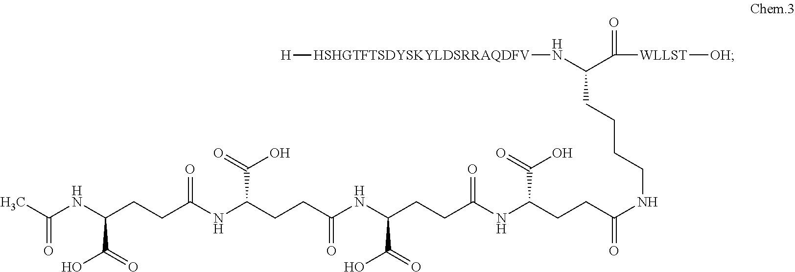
C(NC(CCC(NC(CCC(NC(CCC(NC(CCC(NCCCCC(C([WLLST][OH])=O)N[HSHGTFTSDYSKYLDSRRAQDFV][H])=O)C(O)=O)=O)C(=O)O)=O)C(O)=O)=O)C(=O)O)(C)=O
